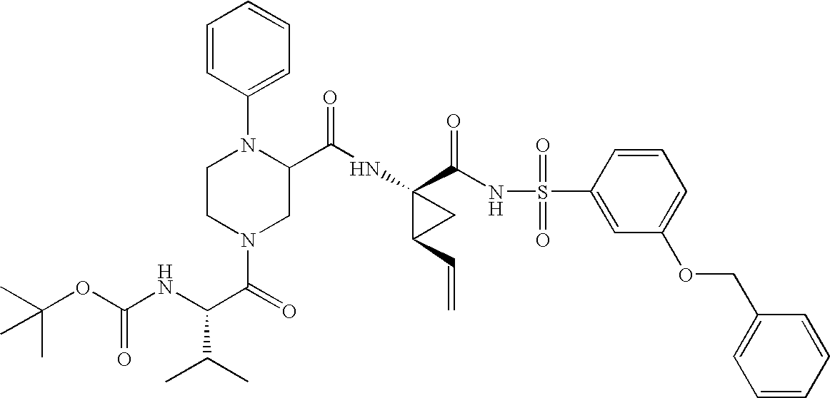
C1=CC(N2CCN(C(=O)C(NC(OC(C)(C)C)=O)C(C)C)CC2C(NC2(C(NS(C3=CC(OCC4=CC=CC=C4)=CC=C3)(=O)=O)=O)C(C=C)C2)=O)=CC=C1
